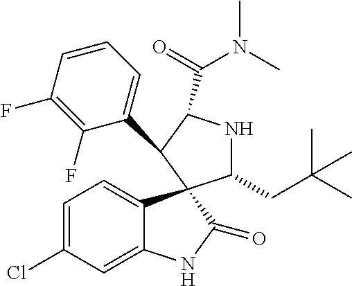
C1(C2C(C(=O)N(C)C)NC(CC(C)(C)C)C23C2=CC=C(Cl)C=C2NC3=O)=CC=CC(F)=C1F
